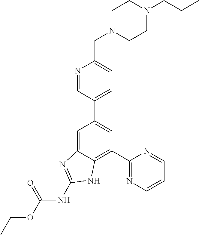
C1(C2=NC=CC=N2)=C2C(=CC(C3=CC=C(CN4CCN(CCC)CC4)N=C3)=C1)N=C(NC(OCC)=O)N2
